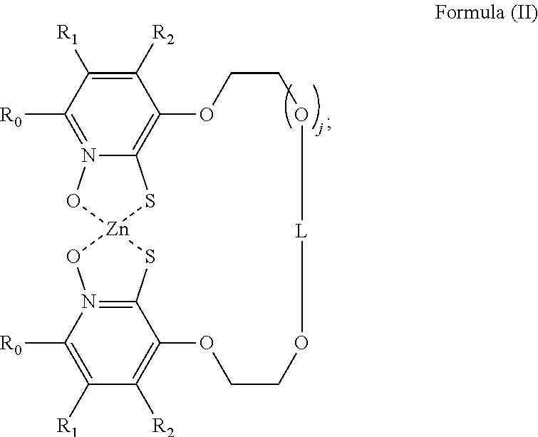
C1([R2])=C([R1])C([R0])=N2C3=C1OCCO[L]OCCOC1=C([R2])C([R1])=C([R0])N4=C1S[Zn](O2)(S3)O4
